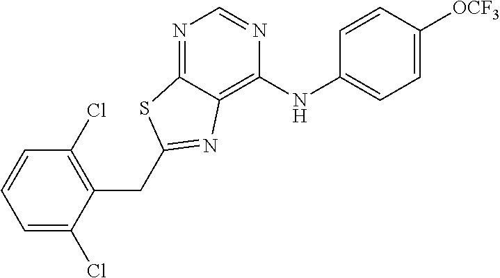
C1=C(Cl)C(CC2=NC3=C(NC4=CC=C([OCF3])C=C4)N=CN=C3S2)=C(Cl)C=C1
